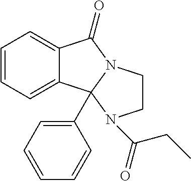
C1=CC=C2C(=C1)C1(C3=CC=CC=C3)N(C2=O)CCN1C(=O)CC
